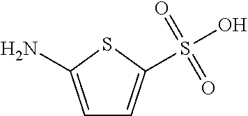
C1=C(N)SC(S(O)(=O)=O)=C1
